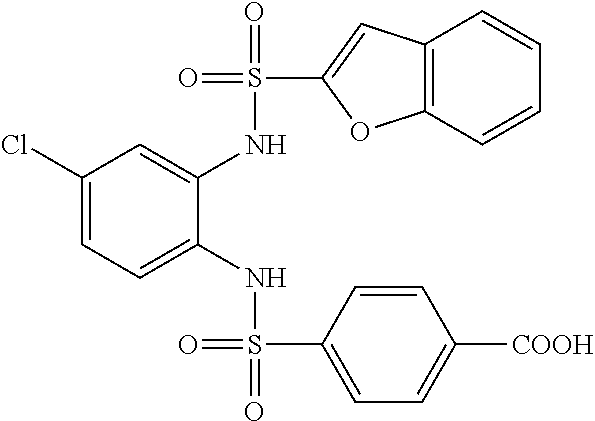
C1(Cl)=CC=C(NS(=O)(=O)C2=CC=C([COOH])C=C2)C(NS(=O)(C2=CC3=C(O2)C=CC=C3)=O)=C1
